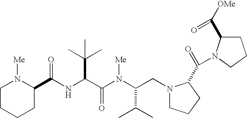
N(C(C(N(C(CN1CCCC1C(=O)N1C(C([OMe])=O)CCC1)C(C)C)[Me])=O)C(C)(C)C)C(=O)C1N([Me])CCCC1
